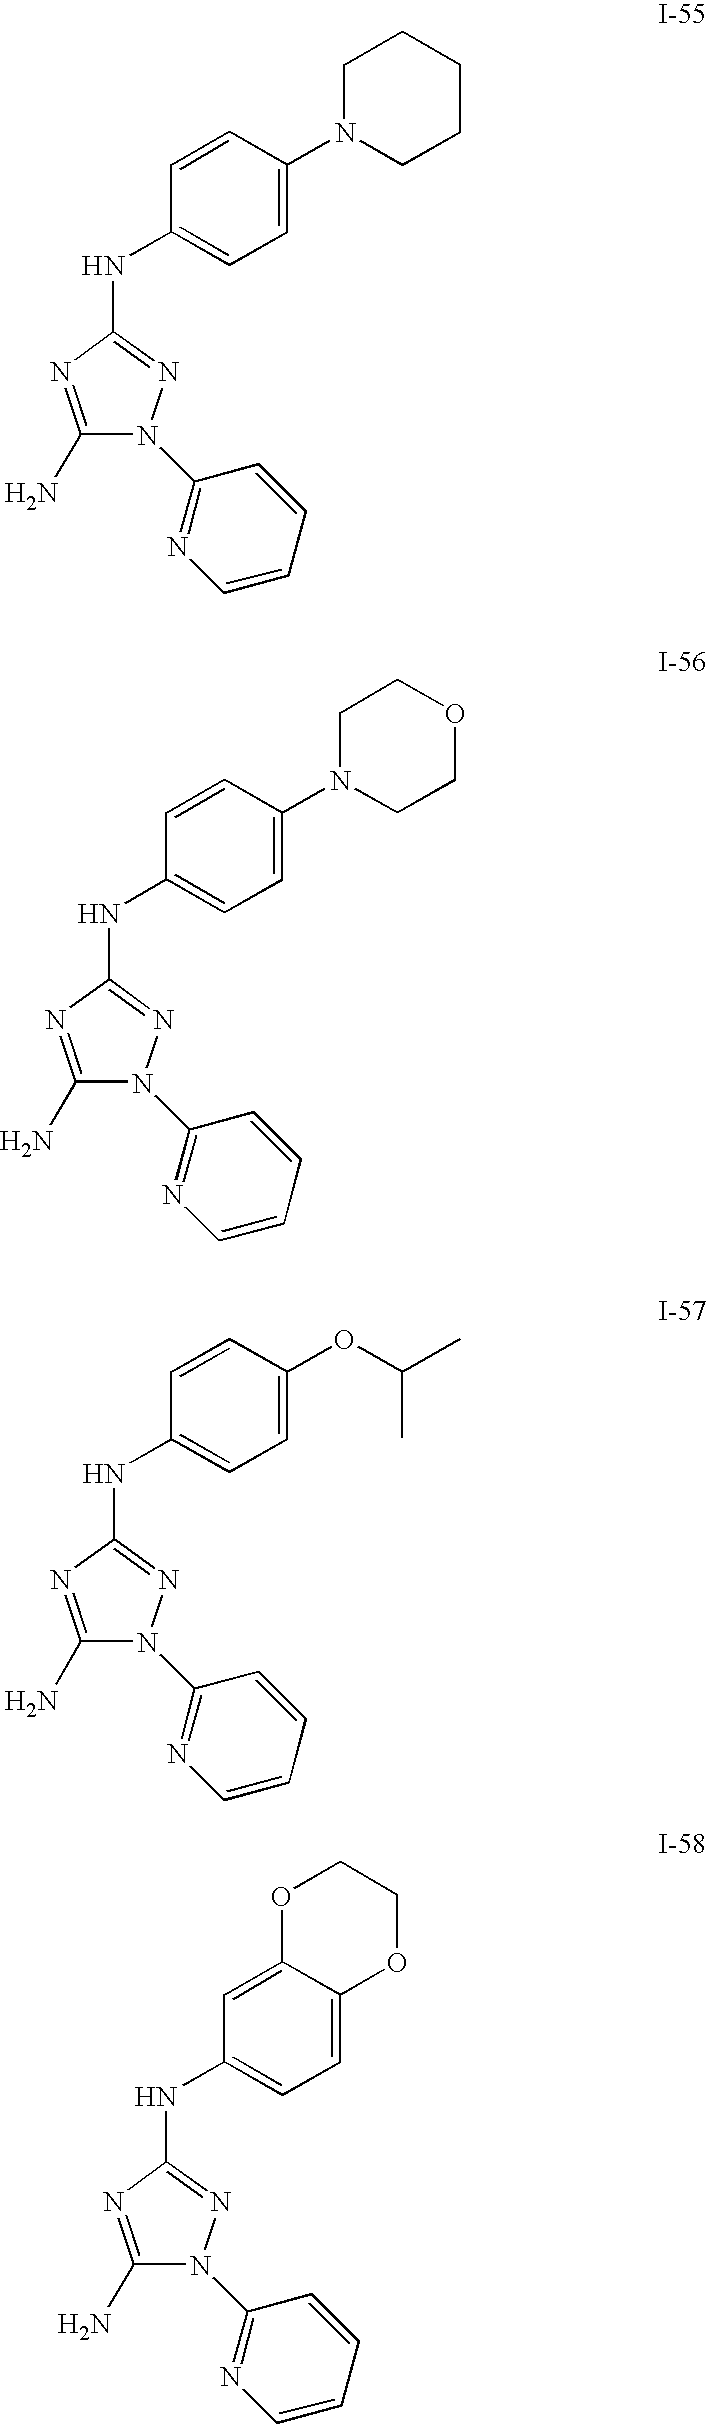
C1(N)=NC(NC2=CC=C(N3CCCCC3)C=C2)=NN1C1=NC=CC=C1.C1(N)=NC(NC2=CC=C(N3CCOCC3)C=C2)=NN1C1=NC=CC=C1.C1(N)=NC(NC2=CC=C(OC(C)C)C=C2)=NN1C1=NC=CC=C1.C1(N)=NC(NC2=CC=C3C(=C2)OCCO3)=NN1C1=NC=CC=C1
